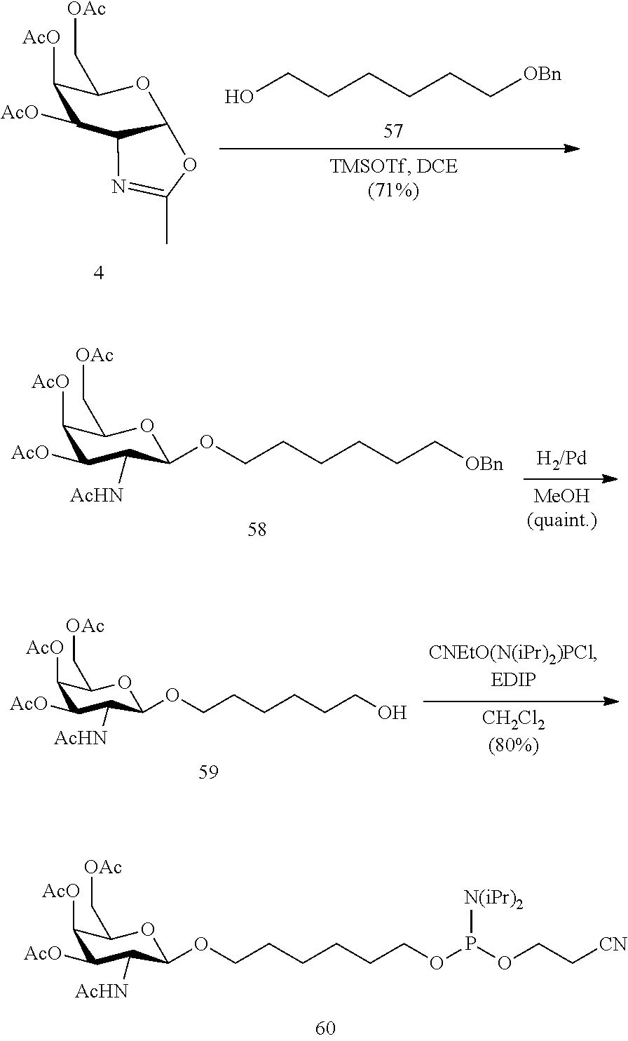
C1([AcO])C([AcO])C([AcHN])C(OCCCCCCOP(OCC[CN])[N(iPr)2])OC1C[OAc].C1([AcO])C([AcO])C([AcHN])C(OCCCCCC[OBn])OC1C[OAc].C1([AcO])C([AcO])C([AcHN])C(OCCCCCCO)OC1C[OAc].C1([AcO])C([AcO])C2C(OC1C[OAc])OC(C)=N2.C(CCCCCO)[OBn]
